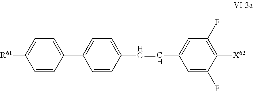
C1=CC(C2=CC=C(C=CC3=CC(F)=C([X62])C(F)=C3)C=C2)=CC=C1[R61]
